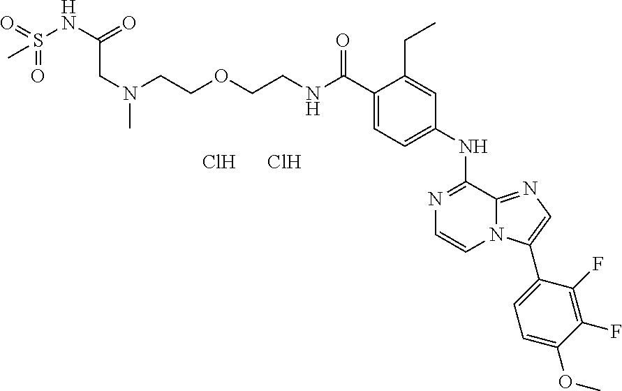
C(C(=O)NS(=O)(=O)C)N(C)CCOCCNC(C1=CC=C(NC2=NC=CN3C2=NC=C3C2=CC=C(OC)C(F)=C2F)C=C1CC)=O.Cl.Cl
